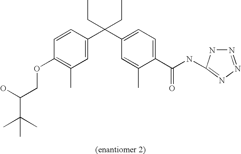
C1=C(C(C2=CC=C(C(NC3=NN=NN3)=O)C(C)=C2)(CC)CC)C=CC(OCC(O)C(C)(C)C)=C1C
